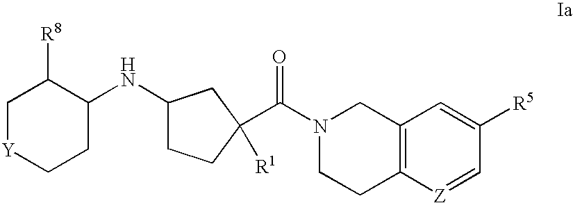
C1[Y]CCC(NC2CCC(C(N3CC4=C([Z]=CC([R5])=C4)CC3)=O)([R1])C2)C1[R8]
